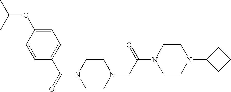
C(N1CCN(CC(N2CCN(C3CCC3)CC2)=O)CC1)(C1=CC=C(OC(C)C)C=C1)=O
